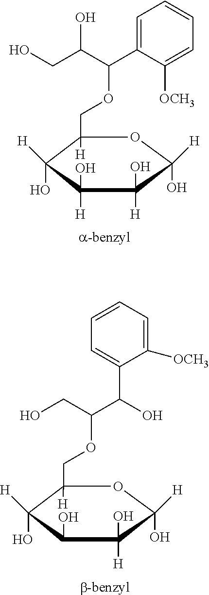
OCC(C(C1=CC=CC=C1[OCH3])OCC1([H])C([H])(O)C([H])(O)C(O)([H])C([H])(O)O1)O.OCC(C(O)C1=CC=CC=C1[OCH3])OCC1([H])C([H])(O)C(O)C(O)([H])C([H])(O)O1
